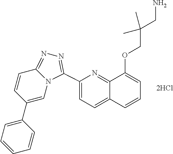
C12=NN=C(C3=CC=C4C(=N3)C(OCC(CN)(C)C)=CC=C4)N1C=C(C1=CC=CC=C1)C=C2
